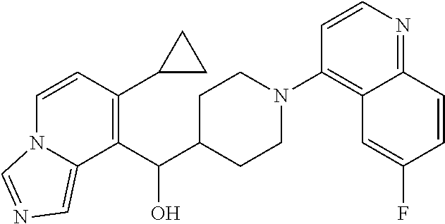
C1=CN2C(=CN=C2)C(C(C2CCN(C3=C4C(=NC=C3)C=CC(F)=C4)CC2)O)=C1C1CC1
